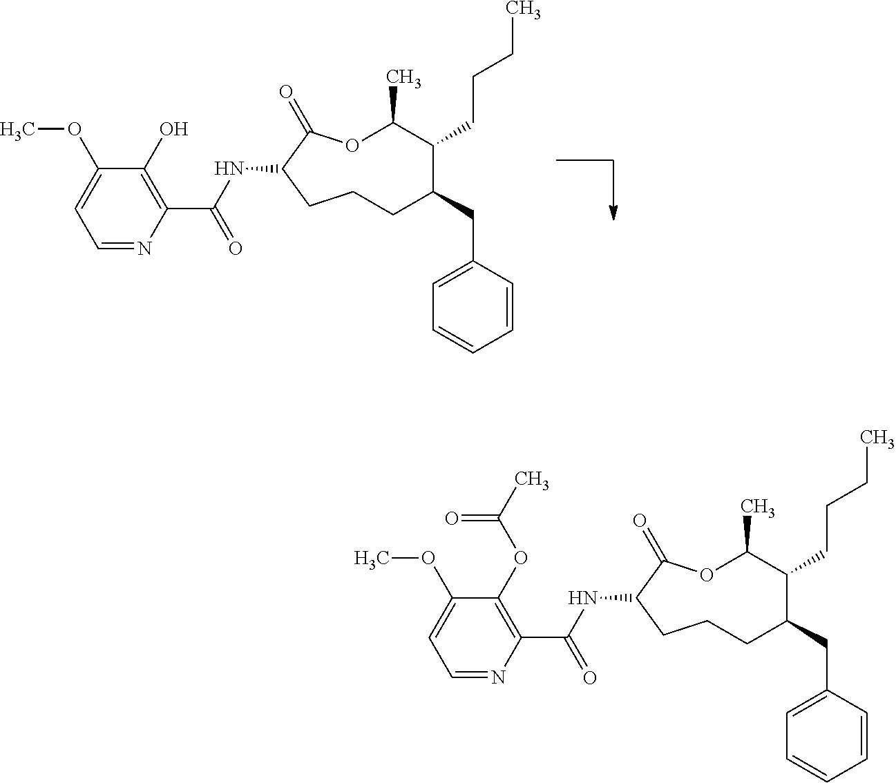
C1(OC)=CC=NC(C(NC2CCCC(CC3=CC=CC=C3)C(CCCC)C(C)OC2=O)=O)=C1O.C1(OC)=CC=NC(C(NC2CCCC(CC3=CC=CC=C3)C(CCCC)C(C)OC2=O)=O)=C1OC(C)=O
